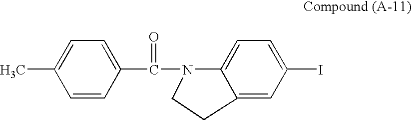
C1=C(C)C=CC(C(N2C3=CC=C(I)C=C3CC2)=O)=C1
